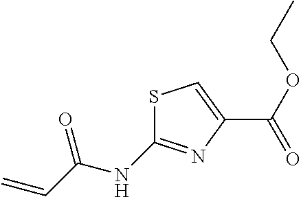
S1C(NC(C=C)=O)=NC(C(OCC)=O)=C1
